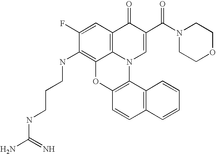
C1(F)=CC2=C3C(=C1NCCCNC(N)=N)OC1=C(N3C=C(C(N3CCOCC3)=O)C2=O)C2=C(C=C1)C=CC=C2
